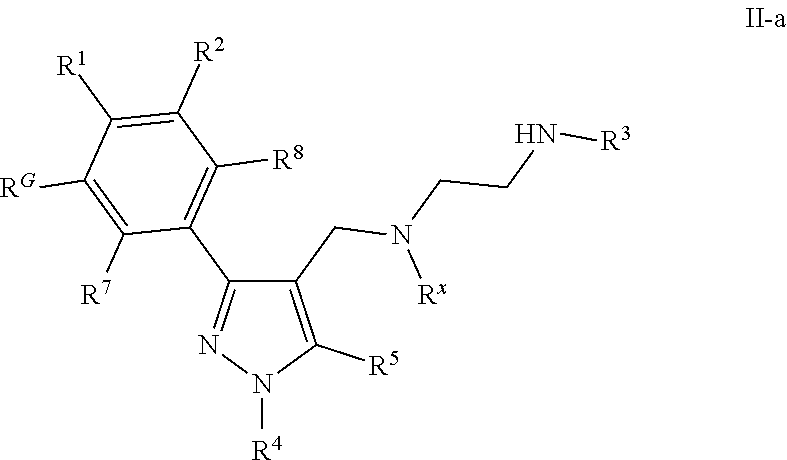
C1(CN(CCN[R3])[Rx])=C([R5])N([R4])N=C1C1=C([R8])C([R2])=C([R1])C([RG])=C1[R7]
